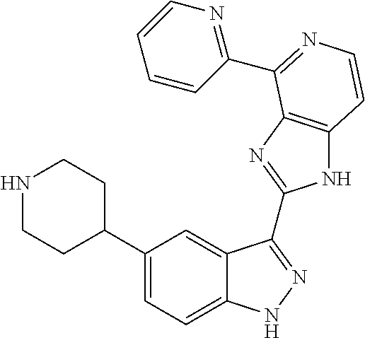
C1(C2CCNCC2)=CC=C2C(=C1)C(C1=NC3=C(N1)C=CN=C3C1=NC=CC=C1)=NN2
